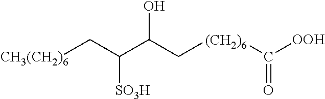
C([(CH2)6]C([OOH])=O)C(O)C([SO3H])C[CH3(CH2)6]
